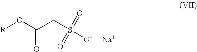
[Na].[R]OC(CS([O-])(=O)=O)=O
